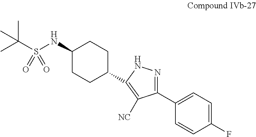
C1(F)=CC=C(C2=NNC(C3CCC(NS(C(C)(C)C)(=O)=O)CC3)=C2[NC])C=C1
